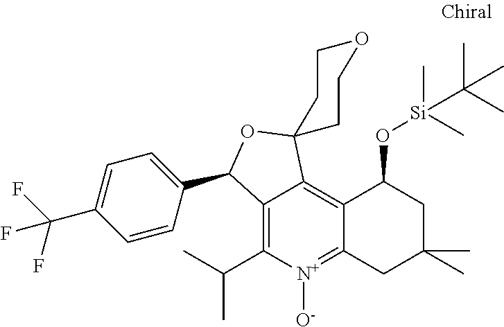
C12=C(C(C)C)[N+]([O-])=C3C(=C1C1(OC2C2=CC=C(C(F)(F)F)C=C2)CCOCC1)C(O[Si](C)(C)C(C)(C)C)CC(C)(C)C3
